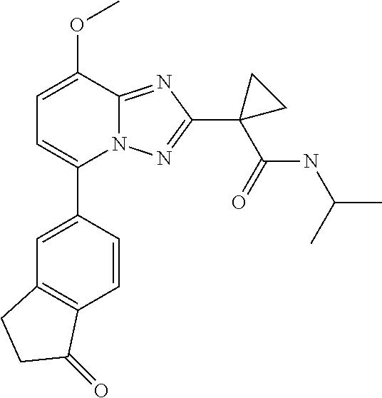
C1=C(OC)C2=NC(C3(C(NC(C)C)=O)CC3)=NN2C(C2=CC3=C(C=C2)C(=O)CC3)=C1
